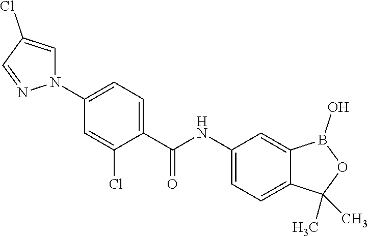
C1=C(Cl)C(C(NC2=CC=C3C(=C2)B(O)OC3(C)C)=O)=CC=C1N1C=C(Cl)C=N1
